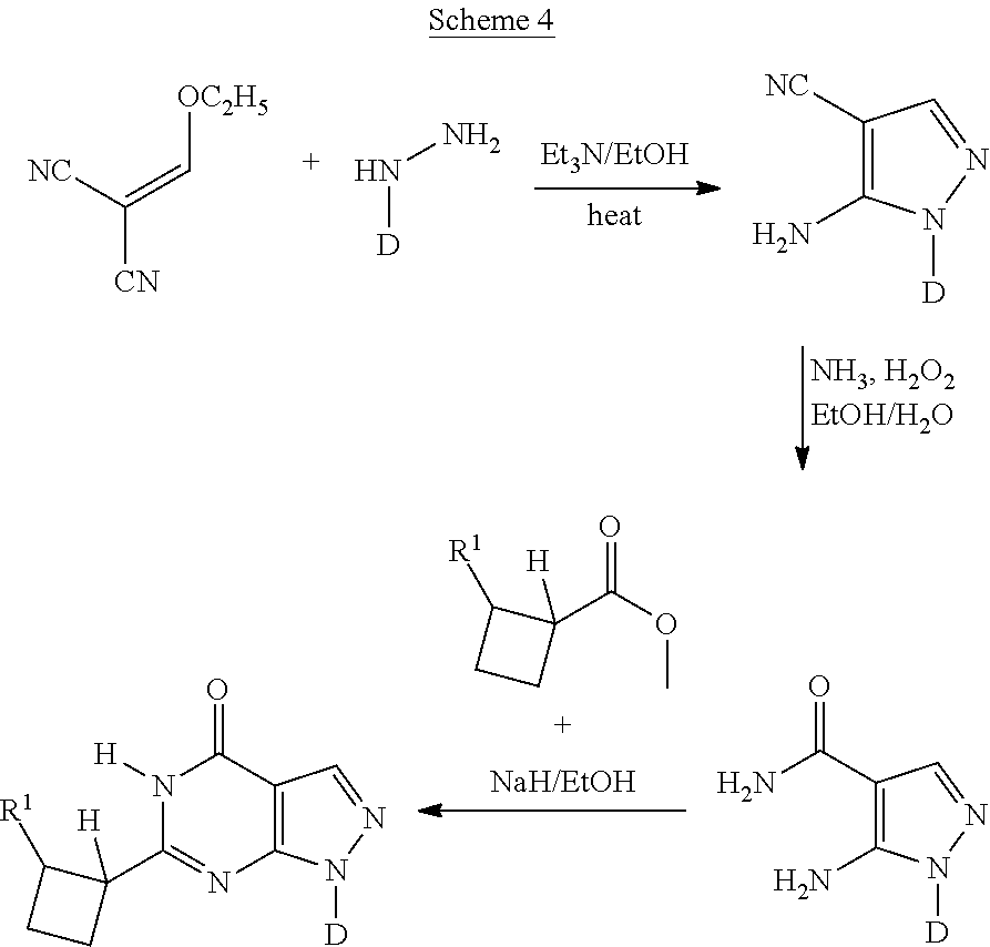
C([CN])([NC])=C[OC2H5].N([D])N.C1([NC])=C(N)N([D])N=C1.C12=C(N([D])N=C1)N=C(C1([H])CCC1[R1])N([H])C2=O.C1CC([H])(C(OC)=O)C1[R1].C1(C(N)=O)=C(N)N([D])N=C1
